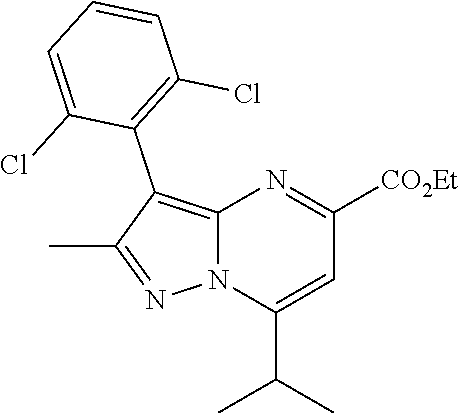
C1=CC=C(Cl)C(C2=C3N(N=C2C)C(C(C)C)=CC([CO2Et])=N3)=C1Cl
